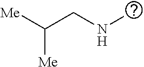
[Me]C(CNC)[Me]
